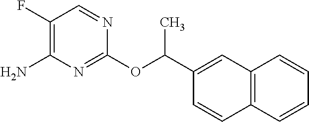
C1(F)=C(N)N=C(OC(C2=CC3=C(C=C2)C=CC=C3)C)N=C1
